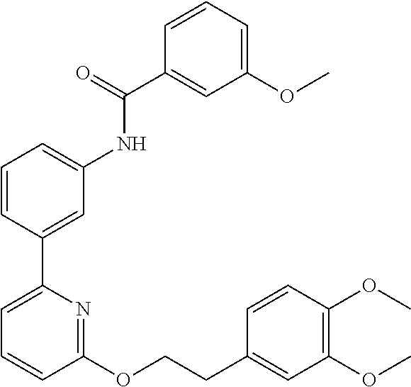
C1=CC(C2=CC=CC(OCCC3=CC(OC)=C(OC)C=C3)=N2)=CC(NC(C2=CC(OC)=CC=C2)=O)=C1
